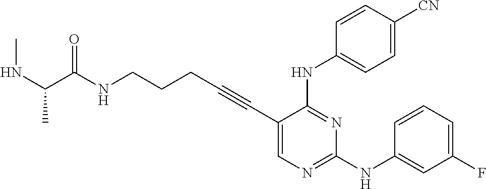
C1(C#CCCCNC(=O)C(C)NC)=CN=C(NC2=CC(F)=CC=C2)N=C1NC1=CC=C([CN])C=C1
